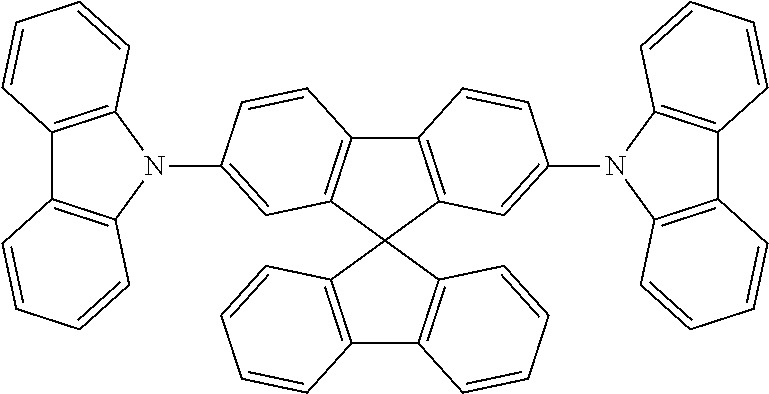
C12=C(N(C3=CC4=C(C5=C(C=C(N6C7=C(C8=C6C=CC=C8)C=CC=C7)C=C5)C45C4=C(C6=C5C=CC=C6)C=CC=C4)C=C3)C3=C1C=CC=C3)C=CC=C2
